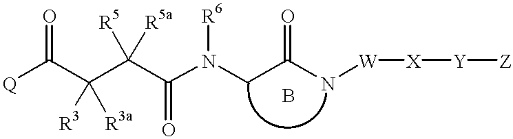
C(C(C(N(CC(N[W][X][Y][Z])=O)[R6])=O)([R5])[R5a])(C([Q])=O)([R3])[R3a].B
